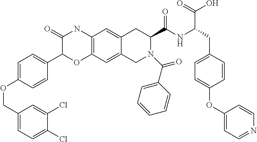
C12=C(C=C3C(=C1)CC(C(NC(CC1=CC=C(OC4=CC=NC=C4)C=C1)C(=O)O)=O)N(C(C1=CC=CC=C1)=O)C3)OC(C1=CC=C(OCC3=CC=C(Cl)C(Cl)=C3)C=C1)C(=O)N2
